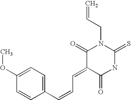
O=C1C(=CC=CC2=CC=C(OC)C=C2)C(=O)N(CC=C)C(=S)N1
